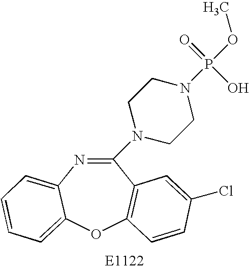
C1(N2CCN(P(OC)(=O)O)CC2)=NC2=CC=CC=C2OC2=C1C=C(Cl)C=C2
